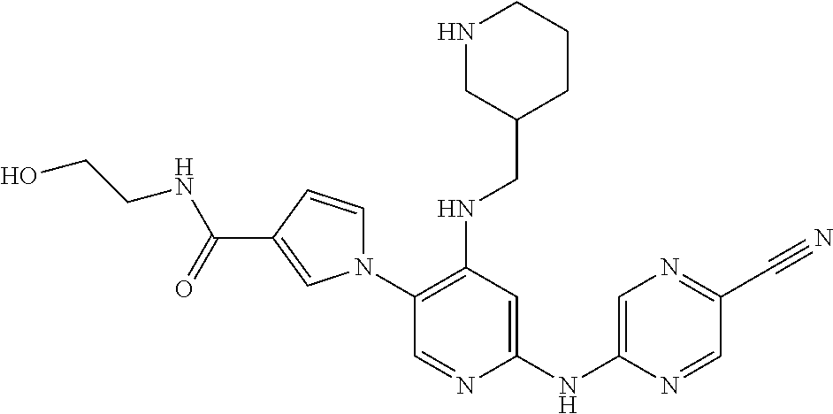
C1(N2C=CC(C(=O)NCCO)=C2)=C(NCC2CCCNC2)C=C(NC2=CN=C(C#N)C=N2)N=C1
